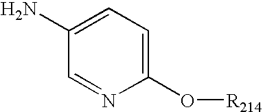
C1(O[R214])=CC=C(N)C=N1
